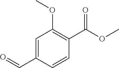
C1=C(C=O)C=CC(C(OC)=O)=C1OC
